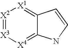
[X2]1=[X3][X4]=C2C(=[X1]1)C=CN2
